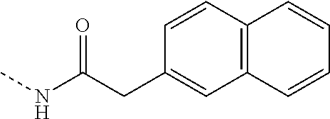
C(C(NC)=O)C1=CC2=C(C=C1)C=CC=C2
